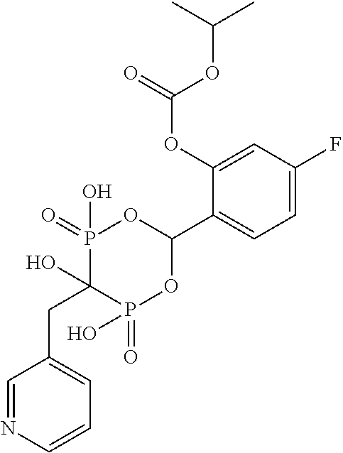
C1=C(F)C=C(OC(=O)OC(C)C)C(C2OP(=O)(O)C(O)(CC3=CC=CN=C3)P(=O)(O)O2)=C1
